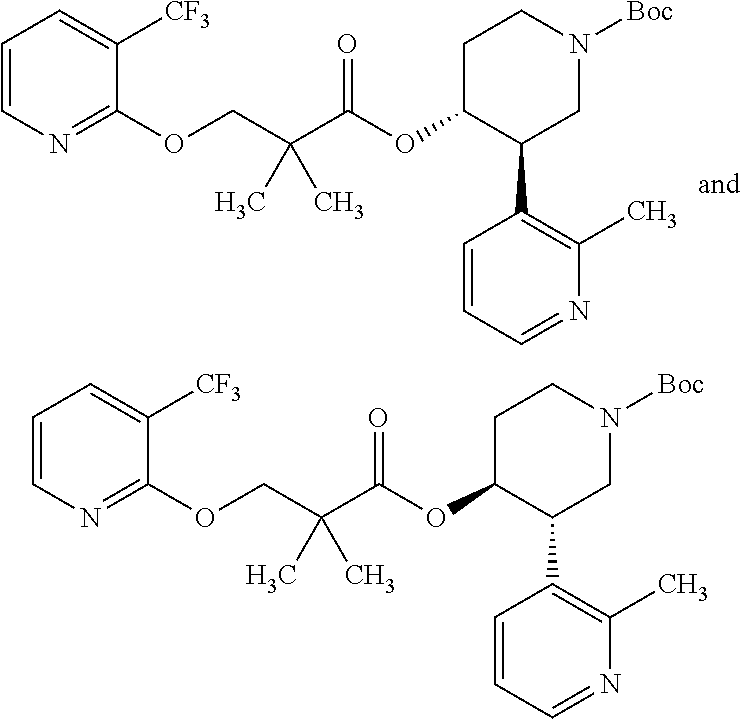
C1C(OC(C(COC2=NC=CC=C2[CF3])(C)C)=O)C(C2=C(C)N=CC=C2)CN([Boc])C1.C1C(OC(C(COC2=NC=CC=C2[CF3])(C)C)=O)C(C2=C(C)N=CC=C2)CN([Boc])C1
